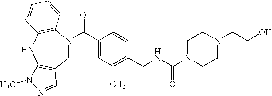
C1N(C(C2=CC(C)=C(CNC(N3CCN(CCO)CC3)=O)C=C2)=O)C2=C(NC3=C1C=NN3C)N=CC=C2
